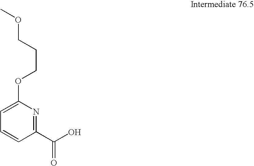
C1(C(O)=O)=NC(OCCCOC)=CC=C1
